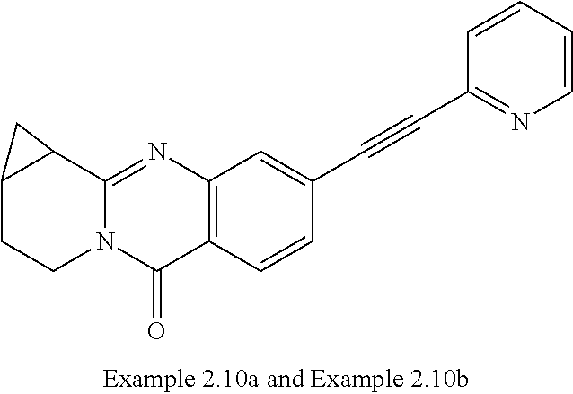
C12=NC3=C(C(=O)N1CCC1C2C1)C=CC(C#CC1=NC=CC=C1)=C3
